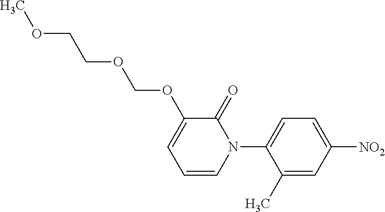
C1=C(C)C(N2C(=O)C(OCOCCOC)=CC=C2)=CC=C1[NO2]
